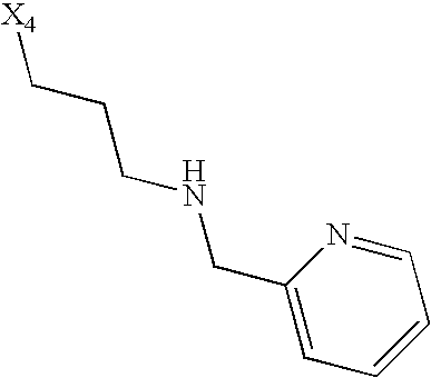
[X4]CCCNCC1=CC=CC=N1
